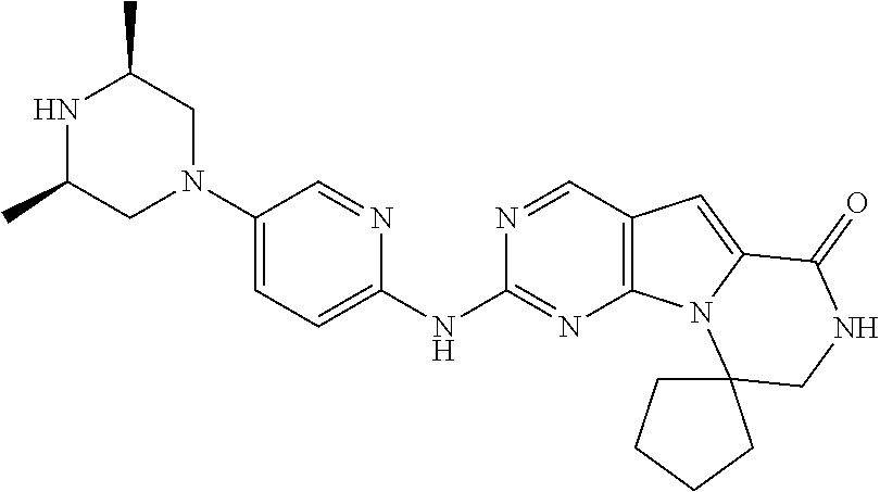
C1=C(N2CC(C)NC(C)C2)C=NC(NC2=NC3=C(C=N2)C=C2N3C3(CNC2=O)CCCC3)=C1
